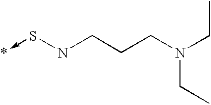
*<-SNCCCN(CC)CC
